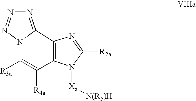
N1=C2N(N=N1)C([R3a])=C([R4a])C1=C2N=C([R2a])N1[Xa][N(R5)H]
